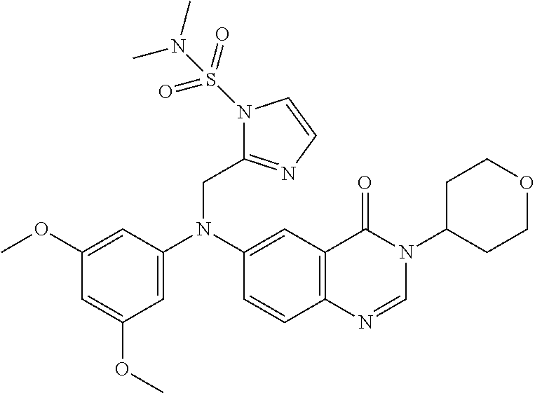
C1(OC)=CC(N(C2=CC3=C(C=C2)N=CN(C2CCOCC2)C3=O)CC2=NC=CN2S(=O)(=O)N(C)C)=CC(OC)=C1
